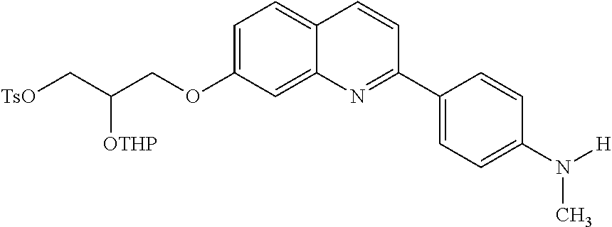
C1=C(OCC(C[TsO])[OTHP])C=C2C(=C1)C=CC(C1=CC=C(N([H])C)C=C1)=N2
